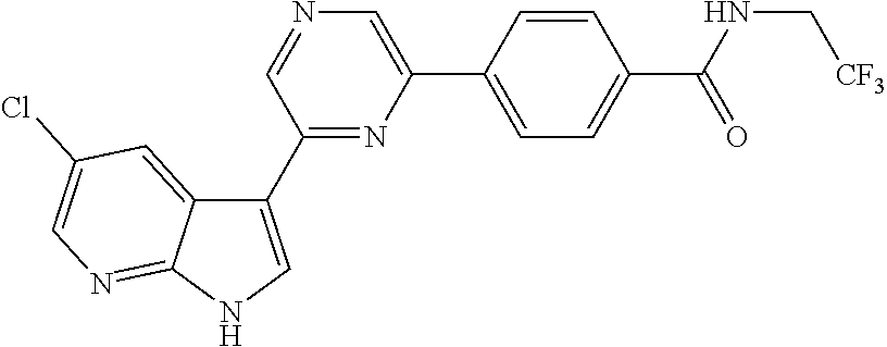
C1(C2=NC(C3=CC=C(C(NC[CF3])=O)C=C3)=CN=C2)=CNC2=NC=C(Cl)C=C12
